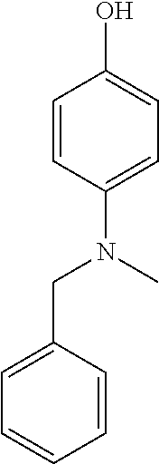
C1=CC(N(C)CC2=CC=CC=C2)=CC=C1O
